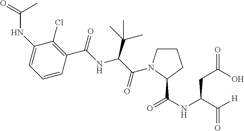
C1(NC(=O)C)=CC=CC(C(=O)NC(C(C)(C)C)C(=O)N2CCCC2C(NC(C([H])=O)CC(=O)O)=O)=C1Cl
